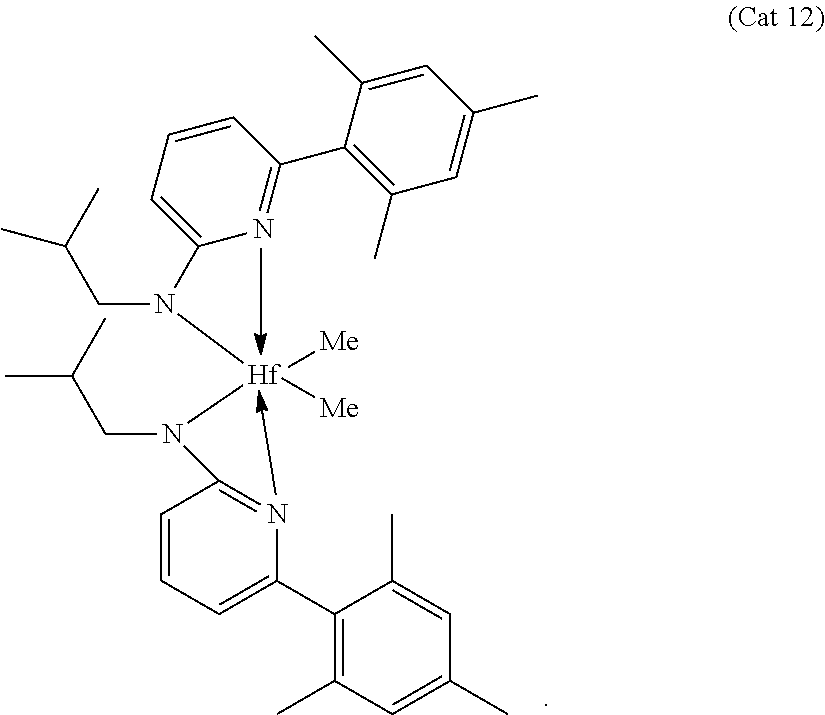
C1(C2=CC=CC(N(CC(C)C)[Hf](N(C3=CC=CC(C4=C(C)C=C(C)C=C4C)=N3)CC(C)C)([Me])[Me])=N2)=C(C)C=C(C)C=C1C
